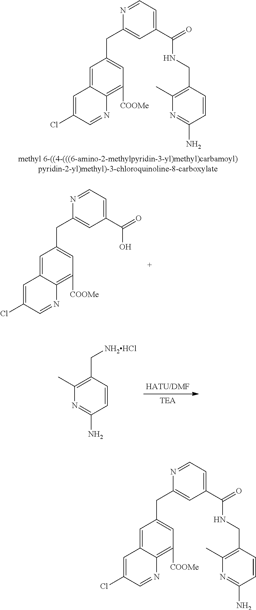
C1=C2C(=C([COOMe])C=C1CC1=CC(C(=O)NCC3=C(C)N=C(N)C=C3)=CC=N1)N=CC(Cl)=C2.C1=C2C(=C([COOMe])C=C1CC1=CC(C(=O)O)=CC=N1)N=CC(Cl)=C2.[NH2HCl]CC1=C(C)N=C(N)C=C1.C1=C2C(=C([COOMe])C=C1CC1=CC(C(=O)NCC3=C(C)N=C(N)C=C3)=CC=N1)N=CC(Cl)=C2
